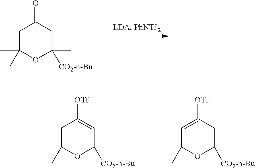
C1C(C)(C)OC([CO2-n-Bu])(C)CC1=O.C1C(C)(C)OC([CO2-n-Bu])(C)C=C1[OTf].C1=C([OTf])CC([CO2-n-Bu])(C)OC1(C)C
